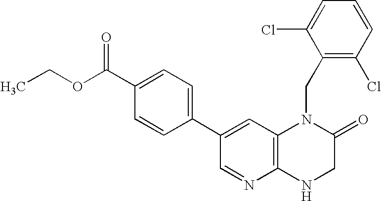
C1=C(C2=CC=C(C(OCC)=O)C=C2)C=NC2=C1N(CC1=C(Cl)C=CC=C1Cl)C(=O)CN2
